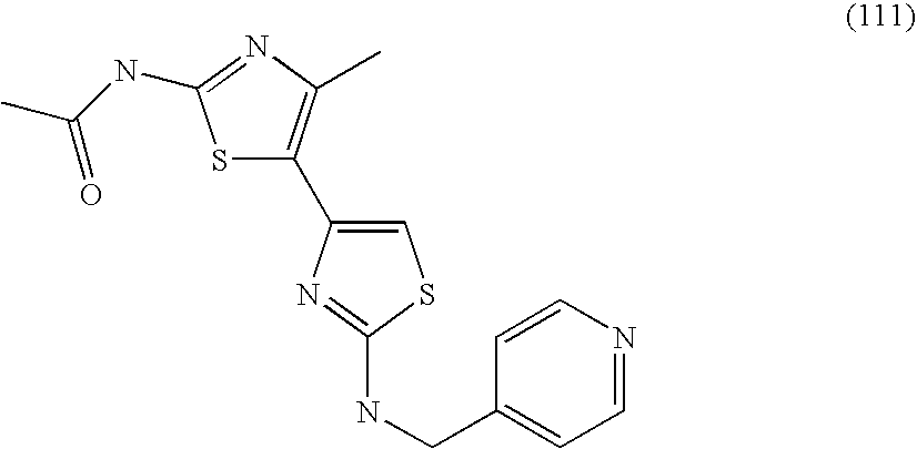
S1C(C2=CSC(NCC3=CC=NC=C3)=N2)=C(C)N=C1NC(C)=O
